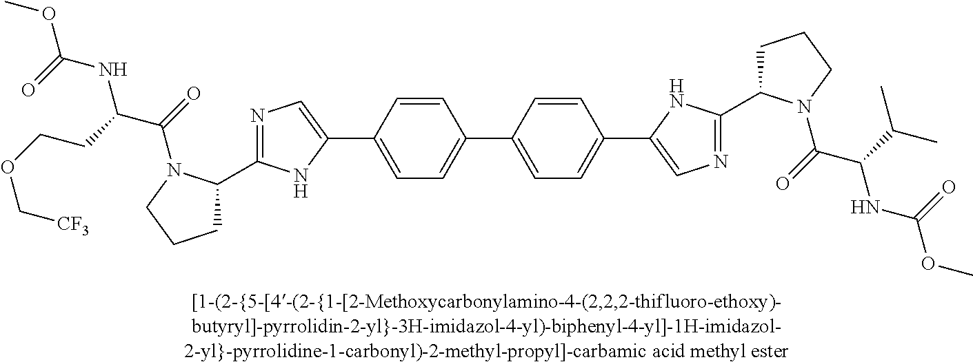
C1(C2=CC=C(C3=CN=C(C4CCCN4C(=O)C(C(C)C)NC(OC)=O)N3)C=C2)=CC=C(C2=CN=C(C3CCCN3C(C(NC(OC)=O)CCOC[CF3])=O)N2)C=C1
